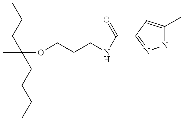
CC(OCCCNC(=O)C1=NNC(C)=C1)(CCC)CCCC
